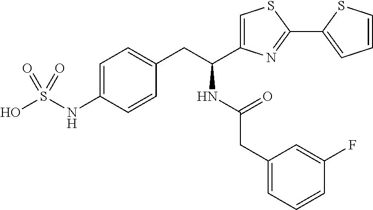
C(CC1=CC=C(NS(O)(=O)=O)C=C1)(NC(=O)CC1=CC=CC(F)=C1)C1=CSC(C2=CC=CS2)=N1
